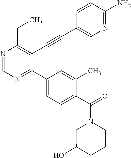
N1=CN=C(C2=CC=C(C(=O)N3CCCC(O)C3)C(C)=C2)C(C#CC2=CN=C(N)C=C2)=C1CC
